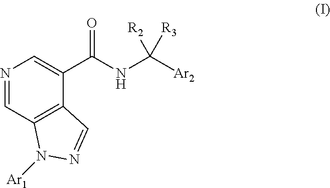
N1=CC2=C(C(C(NC([Ar2])([R3])[R2])=O)=C1)C=NN2[Ar1]
